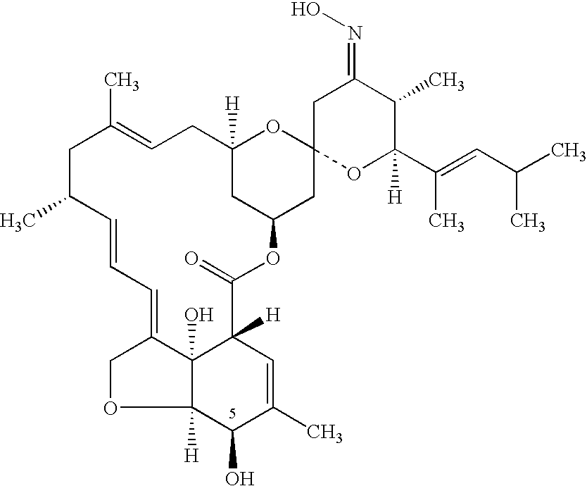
C1(O)C(C)=CC2([H])C3(O)C1([H])OCC3=CC=CC(C)CC(C)=CCC1([H])CC(CC3(O1)OC(C(=CC(C)C)C)([H])C(C)C(=NO)C3)OC2=O
